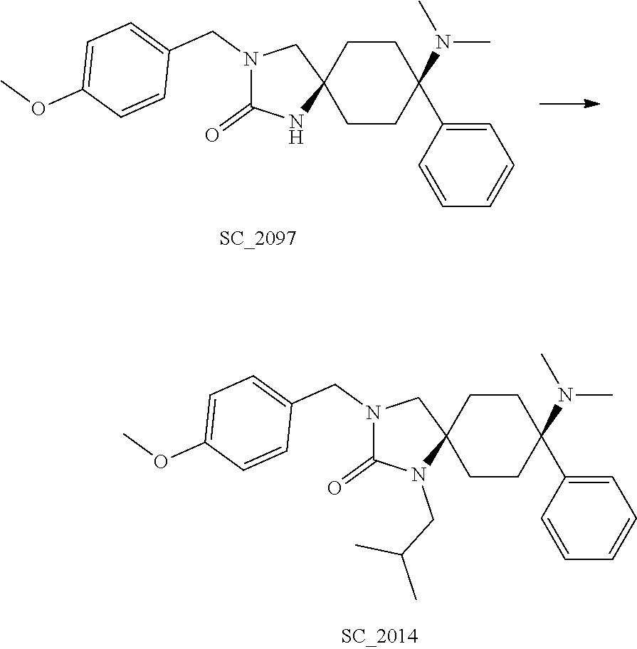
N1(CC2=CC=C(OC)C=C2)C(=O)N(CC(C)C)C2(C1)CCC(C1=CC=CC=C1)(N(C)C)CC2.N1(CC2=CC=C(OC)C=C2)C(=O)NC2(C1)CCC(C1=CC=CC=C1)(N(C)C)CC2
